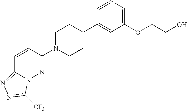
C1N(C2=NN3C(=NN=C3[CF3])C=C2)CCC(C2=CC(OCCO)=CC=C2)C1
